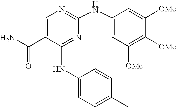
N(C1=NC(NC2=CC([OMe])=C([OMe])C([OMe])=C2)=NC=C1C(N)=O)C1=CC=C(C)C=C1
